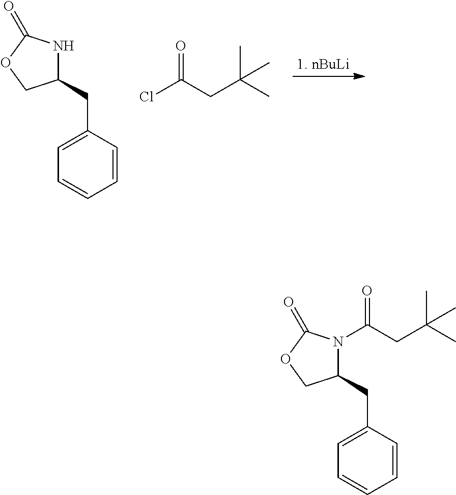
C1=C(CC2N(C(CC(C)(C)C)=O)C(=O)OC2)C=CC=C1.C1=C(CC2NC(=O)OC2)C=CC=C1.ClC(CC(C)(C)C)=O
